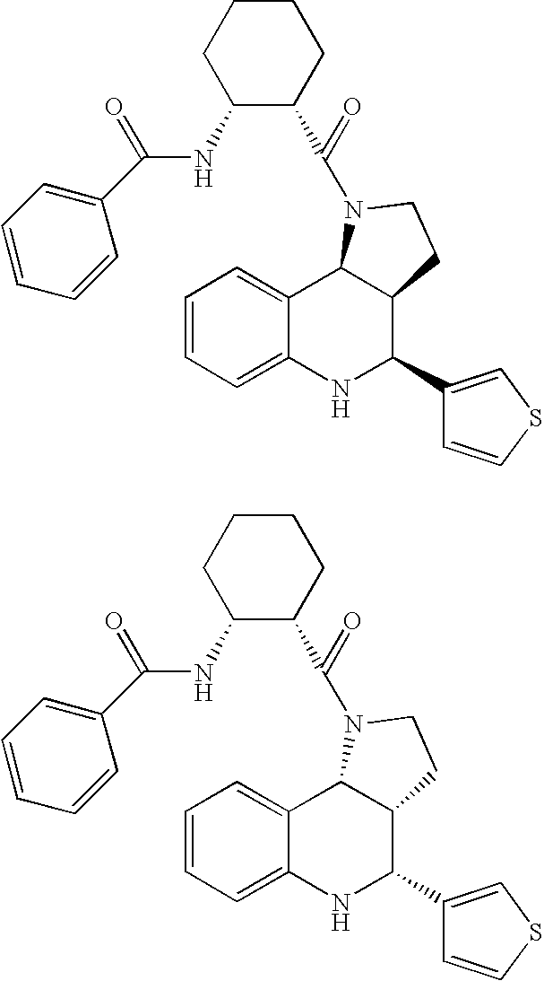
C1=CC=C2C(=C1)C1C(C(C3=CSC=C3)N2)CCN1C(C1CCCCC1NC(C1=CC=CC=C1)=O)=O.C1=CC=C2C(=C1)C1C(C(C3=CSC=C3)N2)CCN1C(C1CCCCC1NC(C1=CC=CC=C1)=O)=O
